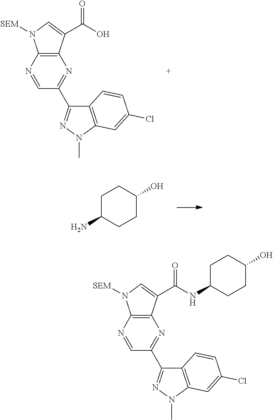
N1=CC(C2=NN(C)C3=C2C=CC(Cl)=C3)=NC2=C1N([SEM])C=C2C(NC1CCC(O)CC1)=O.N1=CC(C2=NN(C)C3=C2C=CC(Cl)=C3)=NC2=C1N([SEM])C=C2C(O)=O.NC1CCC(O)CC1
